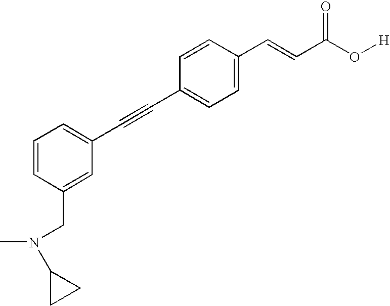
C1=C(C=CC(O[H])=O)C=CC(C#CC2=CC=CC(CN(C)C3CC3)=C2)=C1
